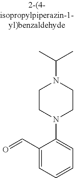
C1(C=O)=CC=CC=C1N1CCN(C(C)C)CC1
